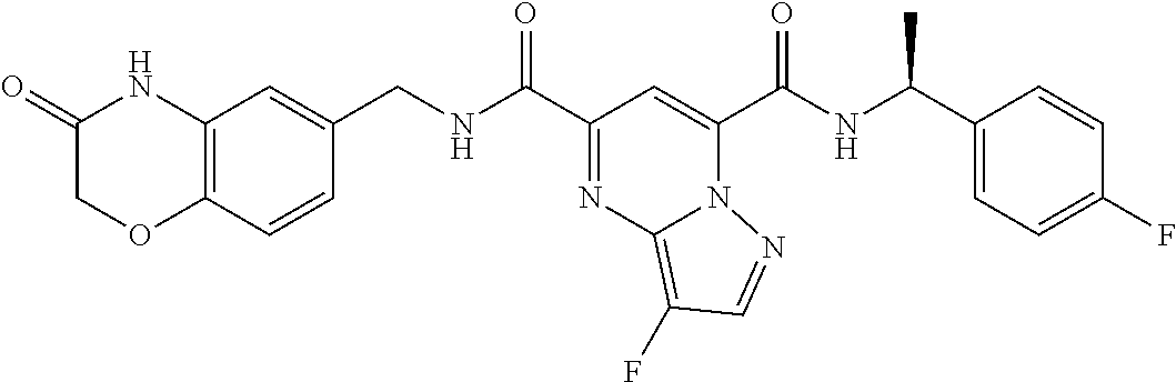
C1(=O)COC2=C(N1)C=C(CNC(C1=NC3=C(F)C=NN3C(C(NC(C3=CC=C(F)C=C3)C)=O)=C1)=O)C=C2
